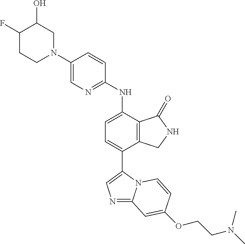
C1(N2CC(O)C(F)CC2)=CN=C(NC2=CC=C(C3=CN=C4N3C=CC(OCCN(C)C)=C4)C3=C2C(=O)NC3)C=C1
